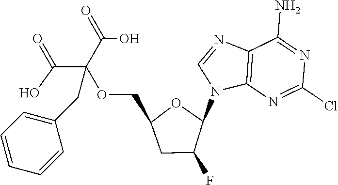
C12=C(N=C(Cl)N=C1N)N(C1OC(COC(C(=O)O)(C(=O)O)CC3=CC=CC=C3)CC1F)C=N2
